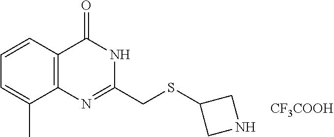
N1C(CSC2CNC2)=NC2=C(C=CC=C2C)C1=O.[CF3COOH]
